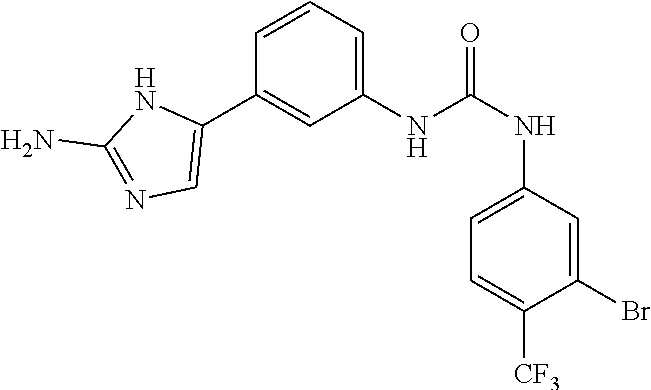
C1(NC(NC2=CC=C([CF3])C(Br)=C2)=O)=CC=CC(C2=CN=C(N)N2)=C1
